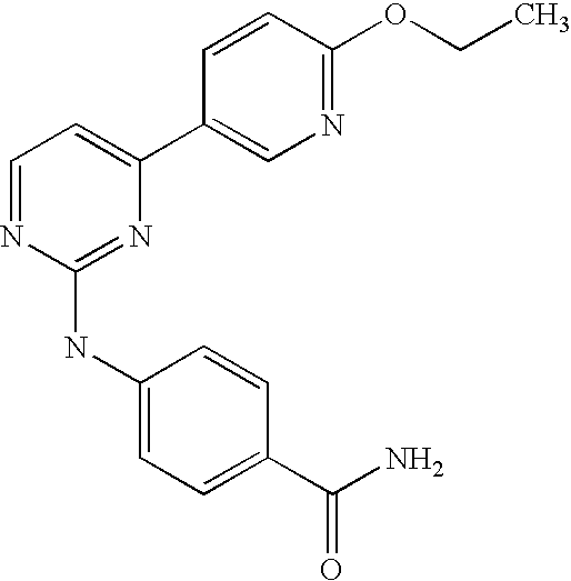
C1=CC(C2=CC=NC(NC3=CC=C(C(N)=O)C=C3)=N2)=CN=C1OCC
